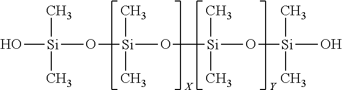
O[Si](C)(C)O[Si](C)(C)O[Si](C)(C)O[Si](C)(O)C.[X].[Y]
